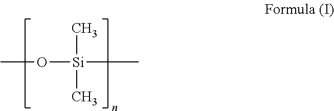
CO[Si](C)(C)C
